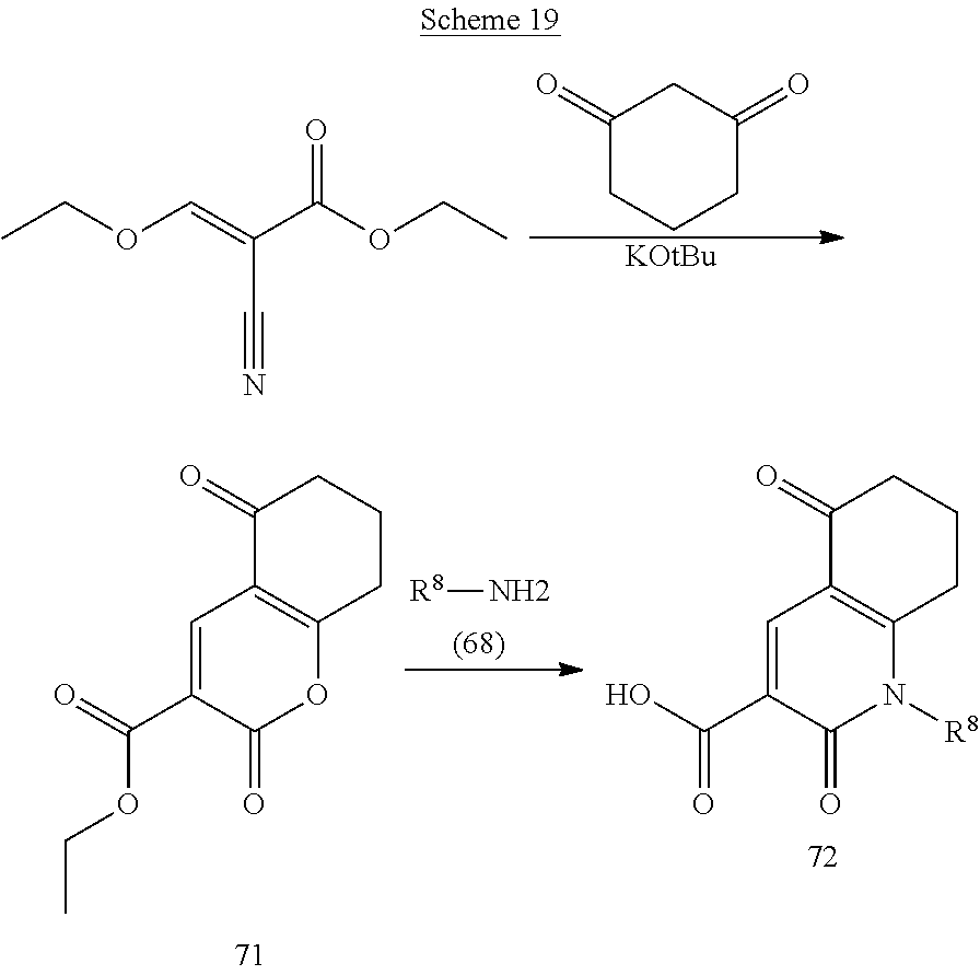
C1(=O)CCCC(=O)C1.[KOtBu].CCOC=C(C(OCC)=O)C#N.[R8]N.C1=C(C(OCC)=O)C(=O)OC2=C1C(=O)CCC2.C1=C(C(O)=O)C(=O)N([R8])C2=C1C(=O)CCC2
